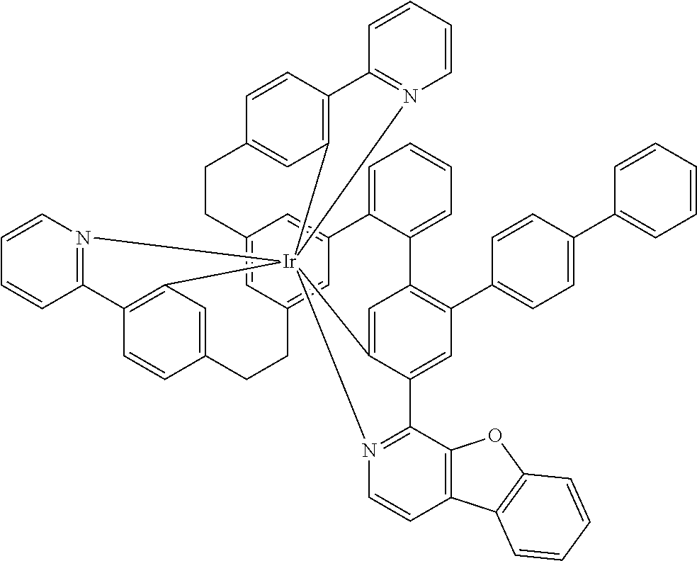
C12=CC3=CC(=C1)C1=CC=CC=C1C1=C(C4=CC=C(C5=CC=CC=C5)C=C4)C=C4C(=C1)[Ir]15(C6=C(C=CC(=C6)CC3)C3=N1C=CC=C3)(C1=C(C=CC(=C1)CC2)C1=N5C=CC=C1)N1=C4C2=C(C=C1)C1=C(O2)C=CC=C1
